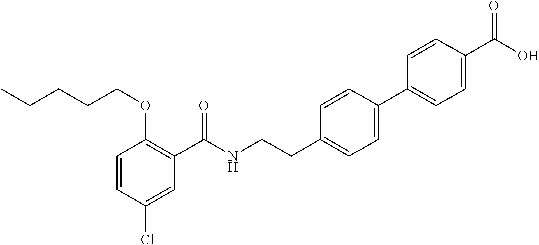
C1=CC(Cl)=CC(C(NCCC2=CC=C(C3=CC=C(C(O)=O)C=C3)C=C2)=O)=C1OCCCCC
